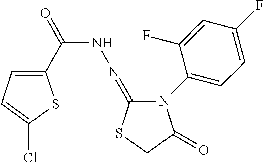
C1(C(=O)NN=C2N(C3=CC=C(F)C=C3F)C(=O)CS2)=CC=C(Cl)S1
